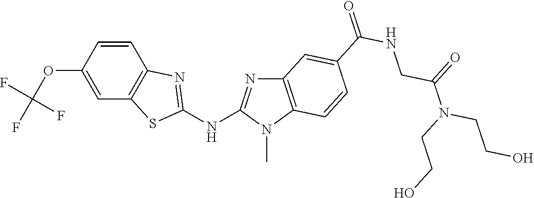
O(C1=CC2=C(C=C1)N=C(NC1=NC3=C(N1C)C=CC(C(NCC(N(CCO)CCO)=O)=O)=C3)S2)C(F)(F)F
